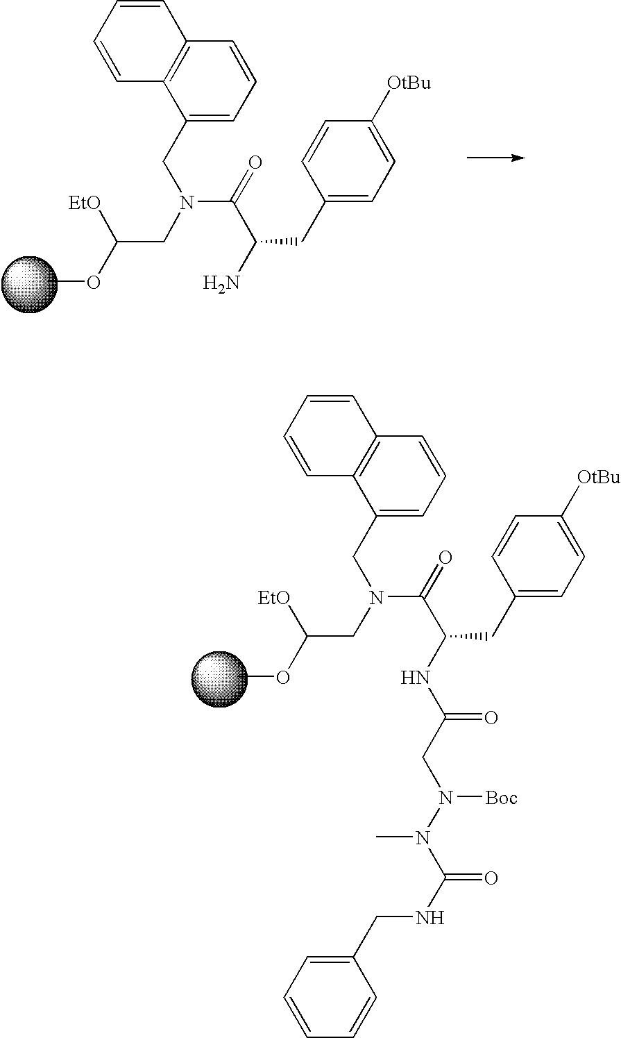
COC(CN(CC1=CC=CC2=C1C=CC=C2)C(C(NC(CN(N(C(NCC1=CC=CC=C1)=O)C)[Boc])=O)CC1=CC=C([OtBu])C=C1)=O)[EtO].COC(CN(CC1=CC=CC2=C1C=CC=C2)C(C(N)CC1=CC=C([OtBu])C=C1)=O)[EtO]
